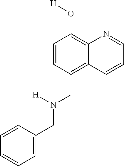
C1=CC(CN(CC2=C3C(=C(O[H])C=C2)N=CC=C3)[H])=CC=C1
